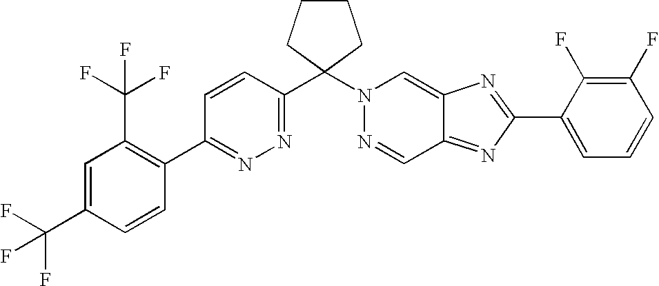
C1=CC(C2(N3N=CC4=NC(C5=CC=CC(F)=C5F)=NC4=C3)CCCC2)=NN=C1C1=C(C(F)(F)F)C=C(C(F)(F)F)C=C1
